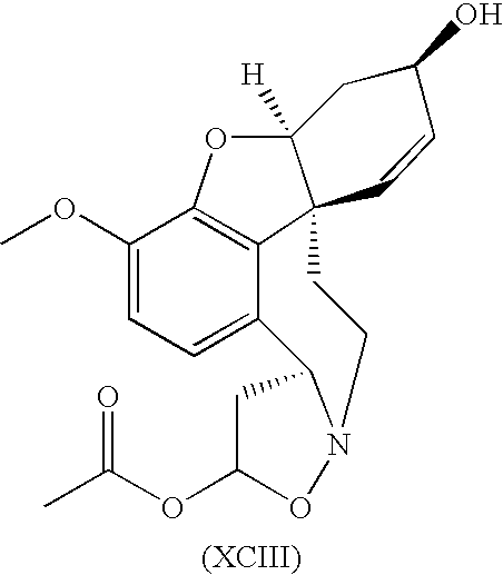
C1(OC)=CC=C2C3=C1OC1([H])C3(CCN3C2CC(OC(C)=O)O3)C=CC(O)C1
